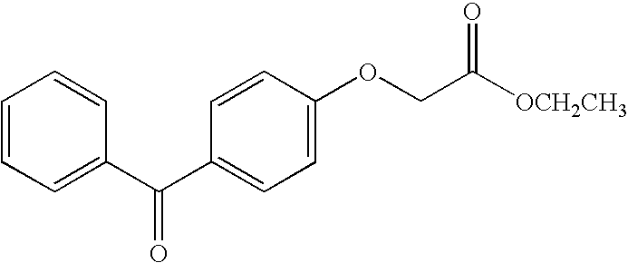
C1(C(C2=CC=C(OCC([OCH2CH3])=O)C=C2)=O)=CC=CC=C1
